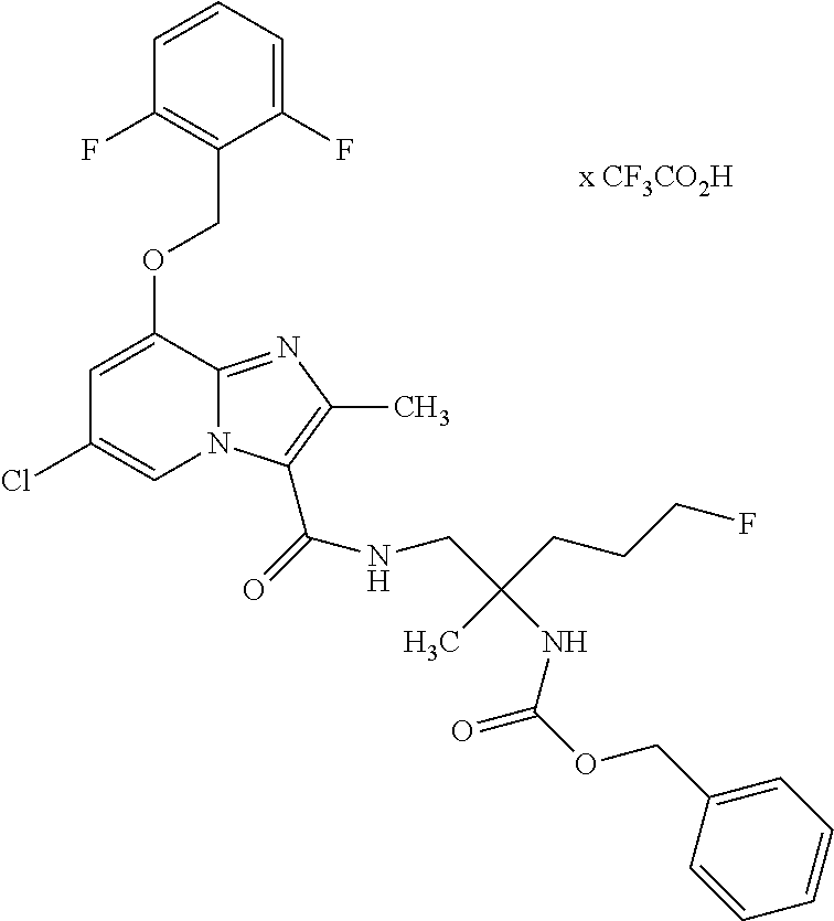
C1(COC(=O)NC(CNC(C2=C(C)N=C3C(OCC4=C(F)C=CC=C4F)=CC(Cl)=CN32)=O)(CCCF)C)=CC=CC=C1
